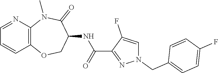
C12=C(N(C)C(=O)C(NC(C3=NN(CC4=CC=C(F)C=C4)C=C3F)=O)CO1)N=CC=C2
